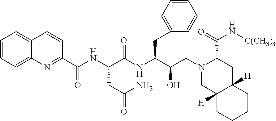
C1=CC=C2C(=C1)C=CC(C(NC(C(NC(C(CN1CC3([H])C([H])(CC1C(=O)N[C(CH3)3])CCCC3)O)CC1=CC=CC=C1)=O)CC(N)=O)=O)=N2
